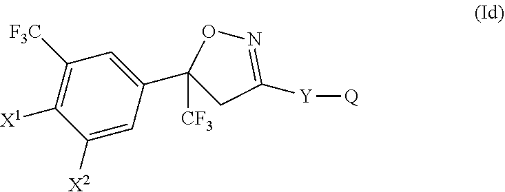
C1([X2])=CC(C2([CF3])CC([Y][Q])=NO2)=CC([F3C])=C1[X1]
